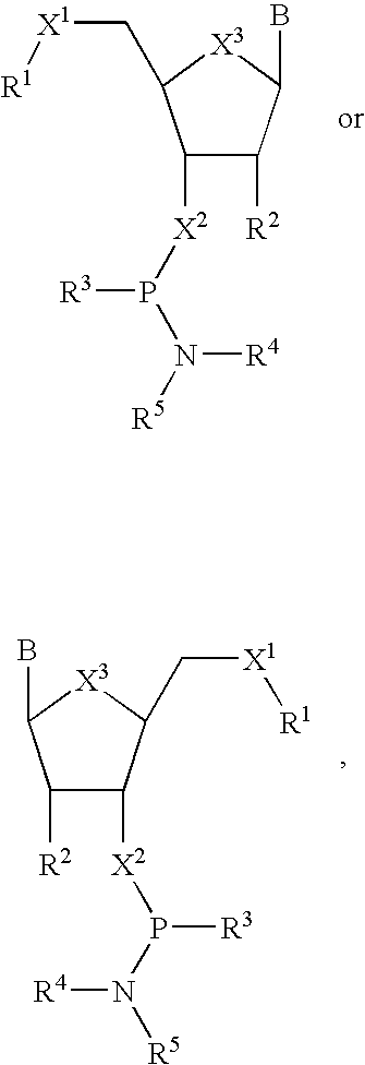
C1([X2]P(N([R4])[R5])[R3])C([R2])C(B)[X3]C1C[X1][R1].C1([R2])C([X2]P([R3])N([R5])[R4])C(C[X1][R1])[X3]C1B
